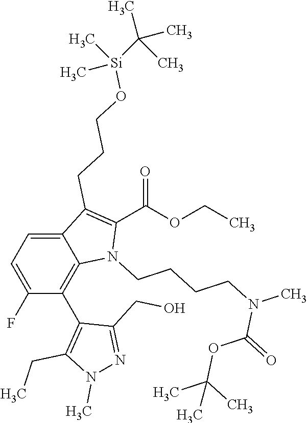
C1=C(F)C(C2=C(CC)N(C)N=C2CO)=C2C(=C1)C(CCCO[Si](C)(C)C(C)(C)C)=C(C(OCC)=O)N2CCCCN(C)C(=O)OC(C)(C)C
